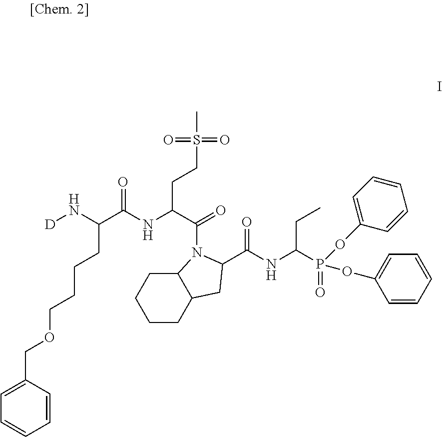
C1=C(COCCCCC(N[D])C(=O)NC(C(=O)N2C3CCCCC3CC2C(NC(P(=O)(OC2=CC=CC=C2)OC2=CC=CC=C2)CC)=O)CCS(=O)(=O)C)C=CC=C1
